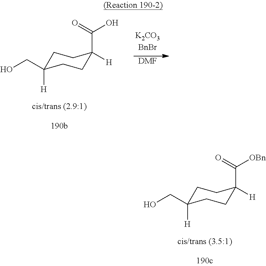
C1C([H])(CO)CCC([H])(C(=O)O)C1.[DMF].C1C([H])(CO)CCC([H])(C(=O)[OBn])C1
